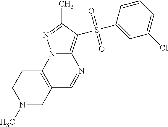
N1(C)CC2=C(CC1)N1C(=C(S(C3=CC(Cl)=CC=C3)(=O)=O)C(C)=N1)N=C2
